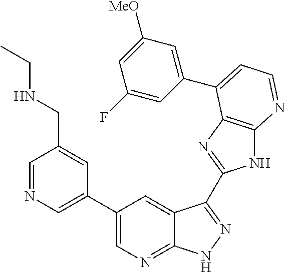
C1(C2=CN=CC(CNCC)=C2)=CN=C2C(=C1)C(C1=NC3=C(N1)N=CC=C3C1=CC([MeO])=CC(F)=C1)=NN2
